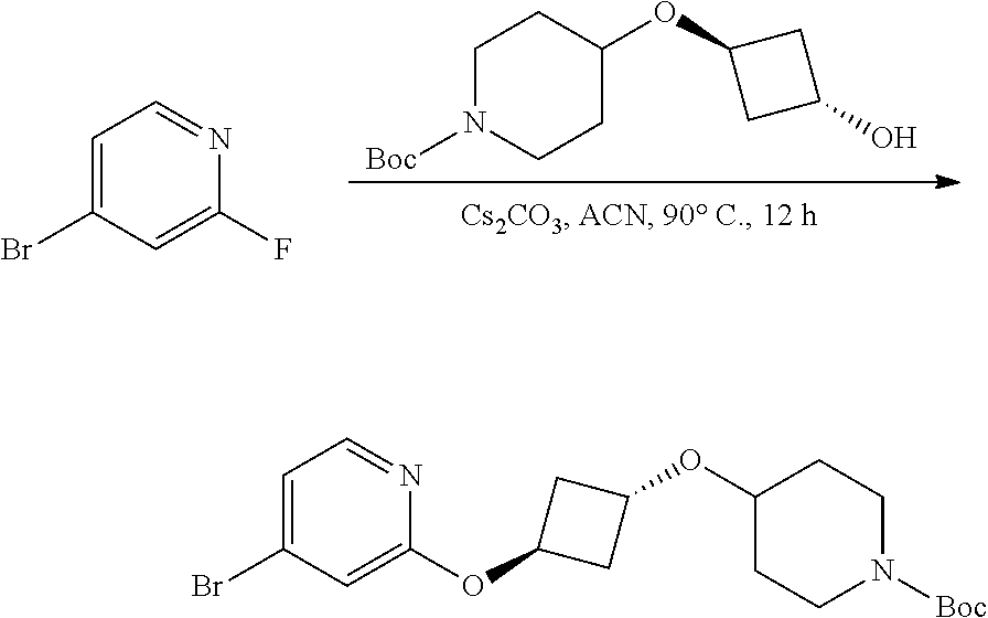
C1N([Boc])CCC(OC2CC(O)C2)C1.C1=C(Br)C=C(F)N=C1.C1=C(Br)C=C(OC2CC(OC3CCN([Boc])CC3)C2)N=C1
